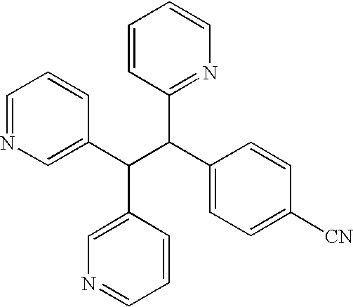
C1=NC=C(C(C(C2=CC=C([CN])C=C2)C2=NC=CC=C2)C2=CN=CC=C2)C=C1
